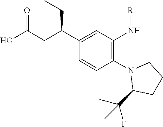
N1(C2=C(N[R])C=C(C(CC(O)=O)CC)C=C2)C(C(C)(F)C)CCC1
